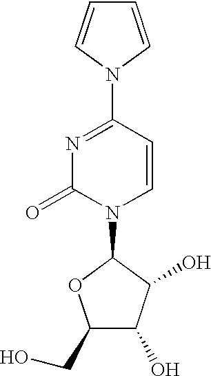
C1(=O)N=C(N2C=CC=C2)C=CN1C1C(O)C(O)C(CO)O1
